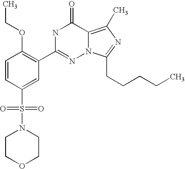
C1=CC(S(N2CCOCC2)(=O)=O)=CC(C2=NN3C(=C(C)N=C3CCCCC)C(=O)N2)=C1OCC
